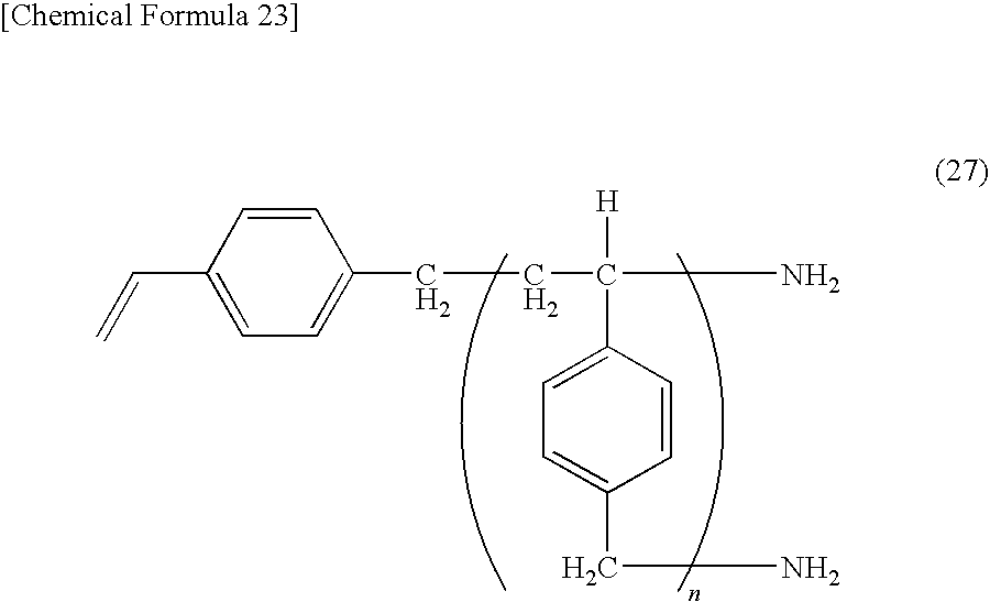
C=CC1=CC=C(CCC([H])(N)C2=CC=C(CN)C=C2)C=C1
